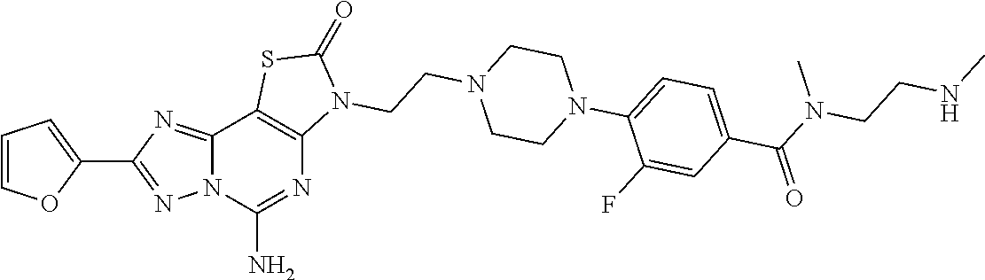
C12=NC(C3=CC=CO3)=NN1C(N)=NC1=C2SC(=O)N1CCN1CCN(C2=CC=C(C(=O)N(C)CCNC)C=C2F)CC1
